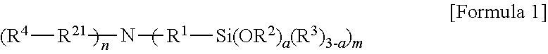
[(R4][R21]N[R1][Si(OR2)a(R3)3-a)m]
